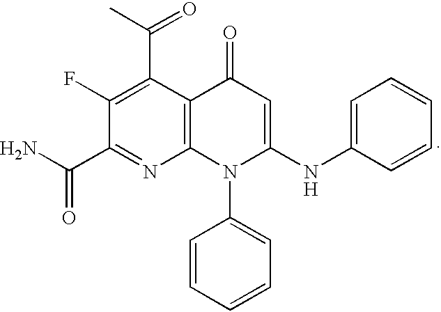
[H].C12=C(C(C(C)=O)=C(F)C(C(N)=O)=N1)C(=O)C=C(NC1=CC=CC=C1)N2C1=CC=CC=C1
